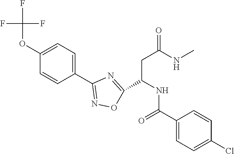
C1(OC(F)(F)F)=CC=C(C2=NOC(C(NC(C3=CC=C(Cl)C=C3)=O)CC(=O)NC)=N2)C=C1
